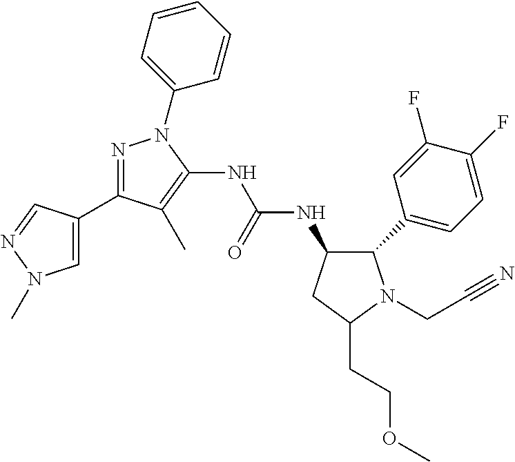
C1(C2=CC=C(F)C(F)=C2)N(CC#N)C(CCOC)CC1NC(NC1=C(C)C(C2=CN(C)N=C2)=NN1C1=CC=CC=C1)=O
